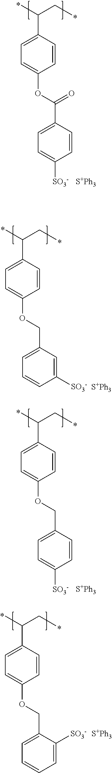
C1(C(C)CC)=CC=C(OC(C2=CC=C([SO3-])C=C2)=O)C=C1.[S+Ph3].C1(C(C)CC)=CC=C(OCC2=CC=CC([SO3-])=C2)C=C1.[S+Ph3].C1(C(C)CC)=CC=C(OCC2=CC=C([SO3-])C=C2)C=C1.[S+Ph3].C1(C(C)CC)=CC=C(OCC2=CC=CC=C2[SO3-])C=C1.[S+Ph3]
